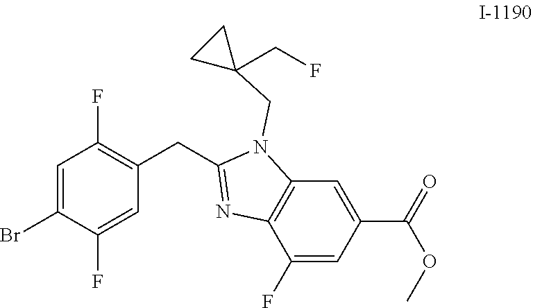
C1=C(Br)C(F)=CC(CC2=NC3=C(N2CC2(CF)CC2)C=C(C(OC)=O)C=C3F)=C1F
